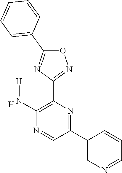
[H].C1(N[H])=C(C2=NOC(C3=CC=CC=C3)=N2)N=C(C2=CN=CC=C2)C=N1
